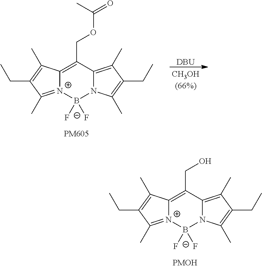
[N+]12=C(C)C(CC)=C(C)C1=C(COC(=O)C)C1=C(C)C(CC)=C(C)N1B2([F-])[F-].[DBU].[N+]12=C(C)C(CC)=C(C)C1=C(CO)C1=C(C)C(CC)=C(C)N1B2(F)[F-]
